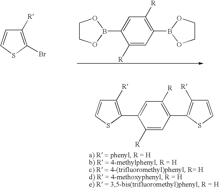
C1COB(C2=CC([R])=C(B3OCCO3)C=C2[R])O1.C1([R])=C(Br)SC=C1.C1([R])=C(C2=CC([R])=C(C3=C([R])C=CS3)C=C2[R])SC=C1
